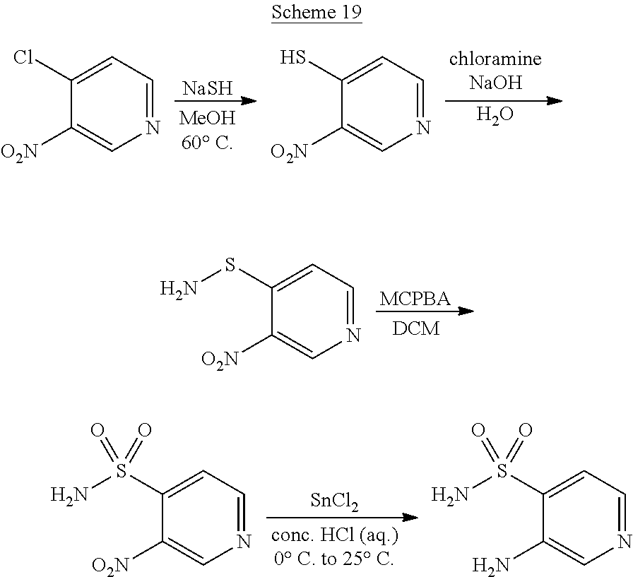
N1=CC=C(Cl)C([O2N])=C1.[NaSH].N1=CC=C(S)C([O2N])=C1.O.N1=CC=C(SN)C([O2N])=C1.[MCPBA].N1=CC=C(S(N)(=O)=O)C([O2N])=C1.N1=CC=C(S(N)(=O)=O)C(N)=C1.[SnCl2]
